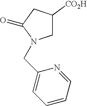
C1C([CO2H])CC(=O)N1CC1=CC=CC=N1
